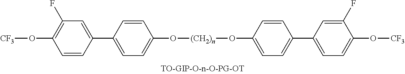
C1=C(C2=CC(F)=C(O[CF3])C=C2)C=CC(O[(CH2)n]OC2=CC=C(C3=CC=C(O[CF3])C(F)=C3)C=C2)=C1
